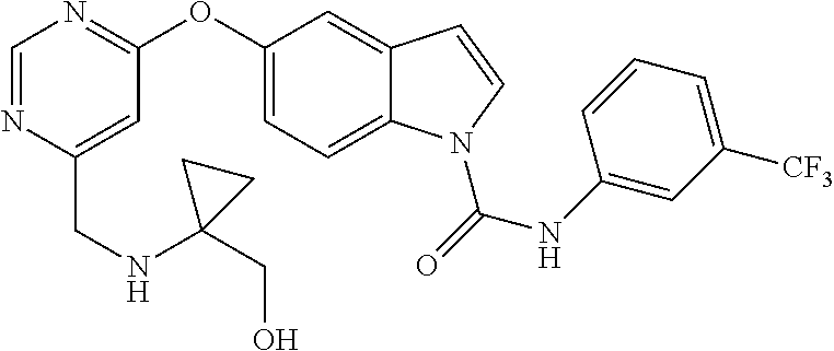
C(C1=CC(OC2=CC=C3C(=C2)C=CN3C(NC2=CC([CF3])=CC=C2)=O)=NC=N1)NC1(CO)CC1
